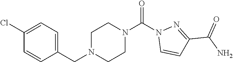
C1(Cl)=CC=C(CN2CCN(C(N3C=CC(C(N)=O)=N3)=O)CC2)C=C1
